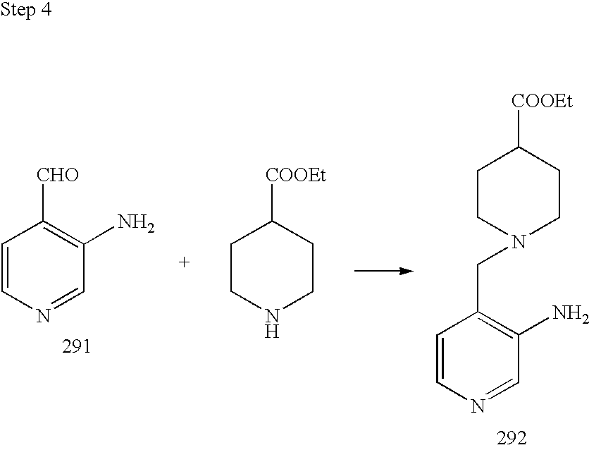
C1=CN=CC(N)=C1[CHO].C1CNCCC1[COOEt].C1CN(CC2=C(N)C=NC=C2)CCC1[COOEt]
